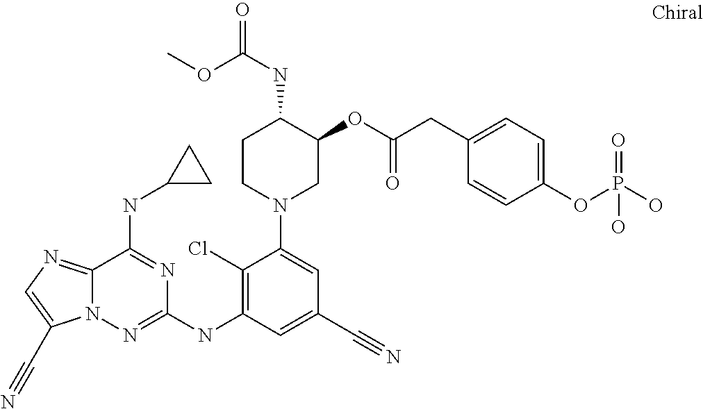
C12=NC=C(C#N)N1N=C(NC1=C(Cl)C(N3CC(OC(CC4=CC=C(OP(O)(=O)O)C=C4)=O)C(NC(=O)OC)CC3)=CC(C#N)=C1)N=C2NC1CC1
